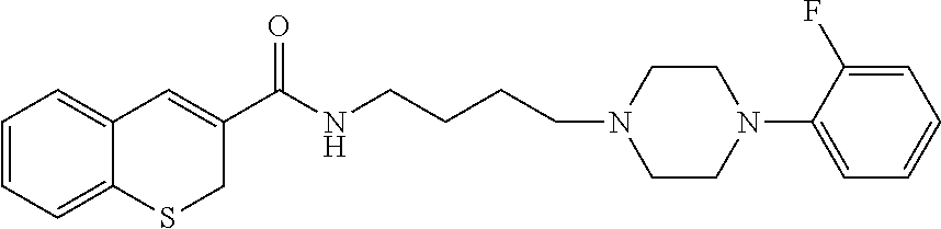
C1=CC=C2C(=C1)C=C(C(NCCCCN1CCN(C3=CC=CC=C3F)CC1)=O)CS2
